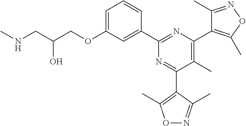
C1=C(OCC(CNC)O)C=C(C2=NC(C3=C(C)ON=C3C)=C(C)C(C3=C(C)ON=C3C)=N2)C=C1
